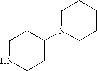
C1NCCC(N2CCCCC2)C1
